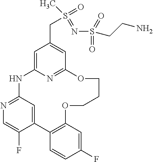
C1=C2N=C(C=C1CS(=NS(CCN)(=O)=O)(C)=O)OCCCOC1=C(C3=CC(=NC=C3F)N2)C=CC(F)=C1
